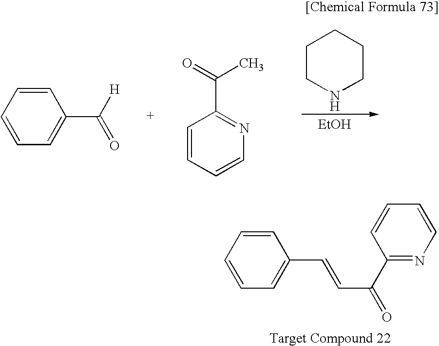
C1=CC=CC=C1C([H])=O.C1=CC=CN=C1C(=O)C.C1CNCCC1.[EtOH].C1=CC=CC=C1C=CC(=O)C1=NC=CC=C1
